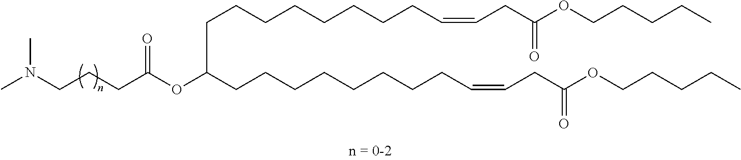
N(CCCC(OC(CCCCCCCCC=CCC(OCCCCC)=O)CCCCCCCCC=CCC(OCCCCC)=O)=O)(C)C
